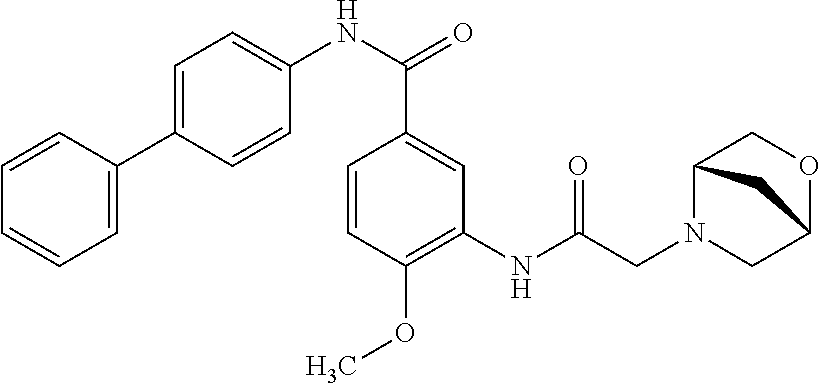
N(C(=O)C1=CC(NC(CN2C3COC(C2)C3)=O)=C(OC)C=C1)C1=CC=C(C2=CC=CC=C2)C=C1
